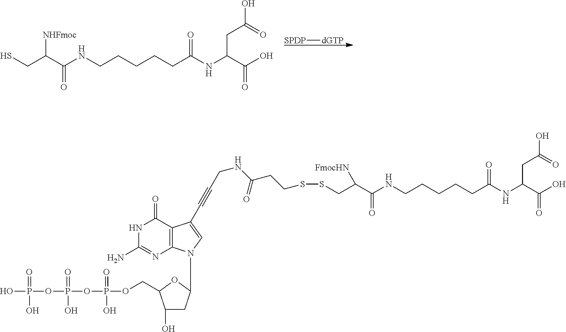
[SPDP][dGTP].SCC(C(NCCCCCC(NC(C(O)=O)CC(=O)O)=O)=O)[NHFmoc].S(CC(C(NCCCCCC(NC(C(O)=O)CC(=O)O)=O)=O)[FmocHN])SCCC(NCC#CC1=CN(C2CC(O)C(COP(OP(OP(O)(=O)O)(=O)O)(=O)O)O2)C2=C1C(=O)NC(N)=N2)=O
